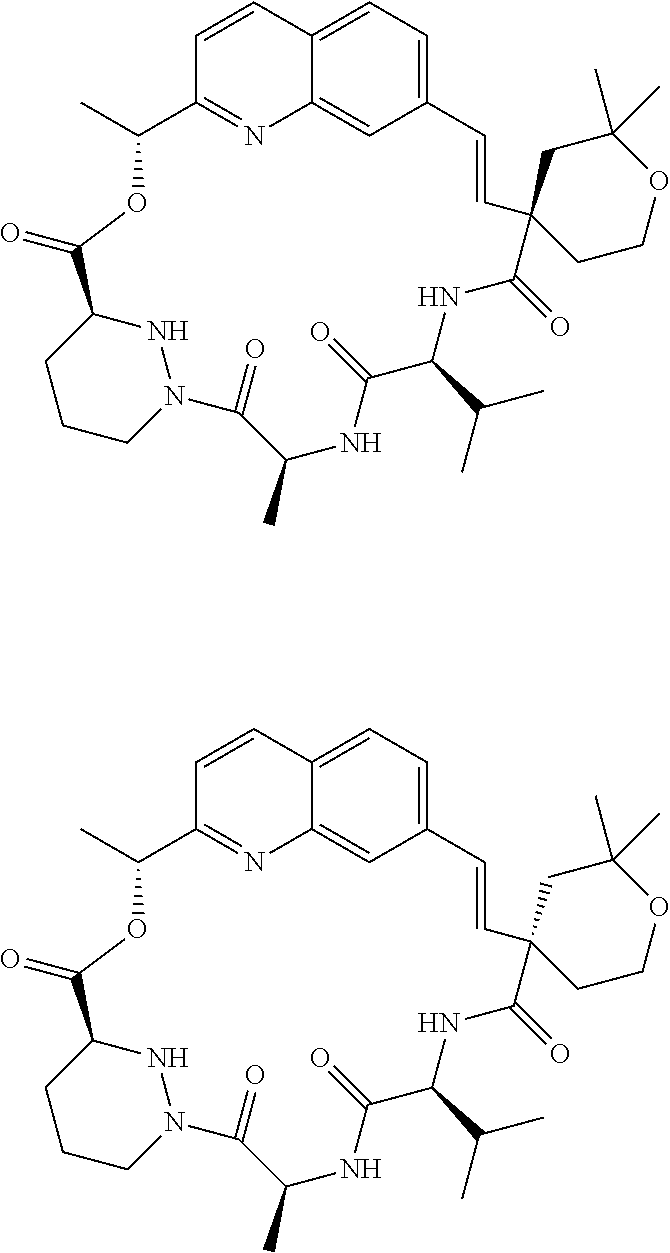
C12=CC=C3C=C1N=C(C=C2)C(C)OC(=O)C1CCCN(N1)C(=O)C(C)NC(=O)C(C(C)C)NC(=O)C1(C=C3)CCOC(C)(C)C1.C12=CC=C3C=C1N=C(C=C2)C(C)OC(=O)C1CCCN(N1)C(=O)C(C)NC(=O)C(C(C)C)NC(=O)C1(C=C3)CCOC(C)(C)C1
